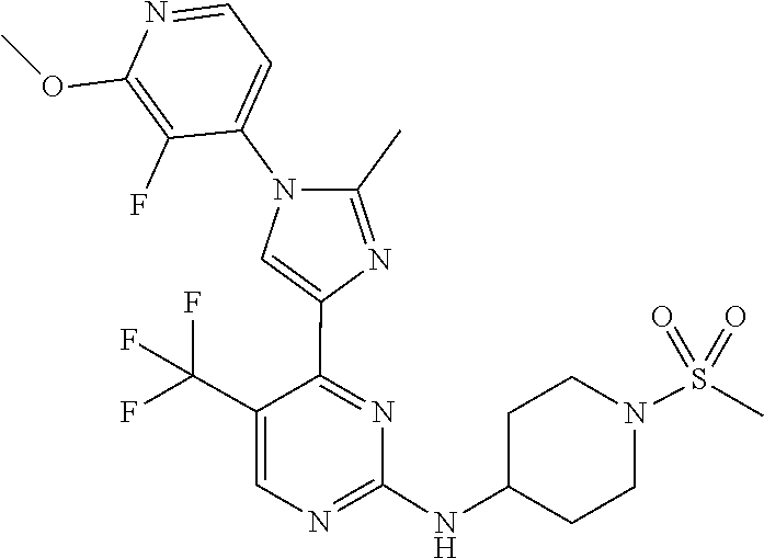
C1(NC2CCN(S(=O)(=O)C)CC2)=NC=C(C(F)(F)F)C(C2=CN(C3=CC=NC(OC)=C3F)C(C)=N2)=N1
